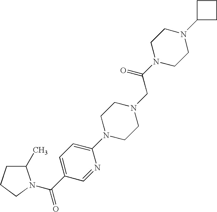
N1=CC(C(=O)N2C(C)CCC2)=CC=C1N1CCN(CC(N2CCN(C3CCC3)CC2)=O)CC1
